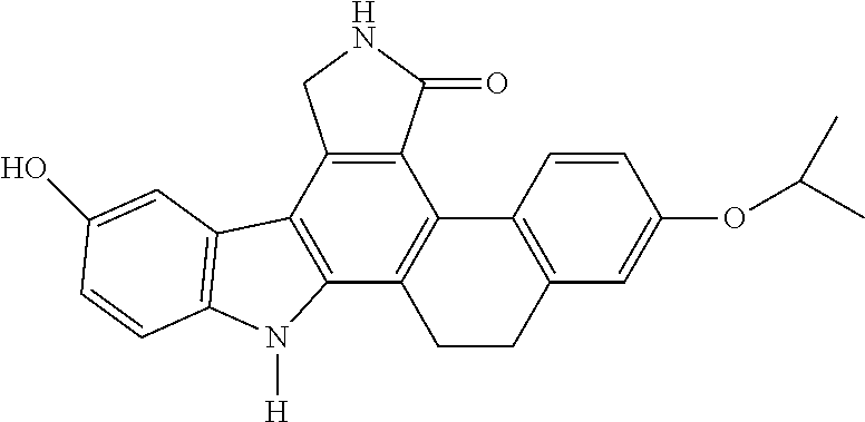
C12=C(C3=C(C4=C1C1=C(CC4)C=C(OC(C)C)C=C1)N([H])C1=C3C=C(O)C=C1)CNC2=O
